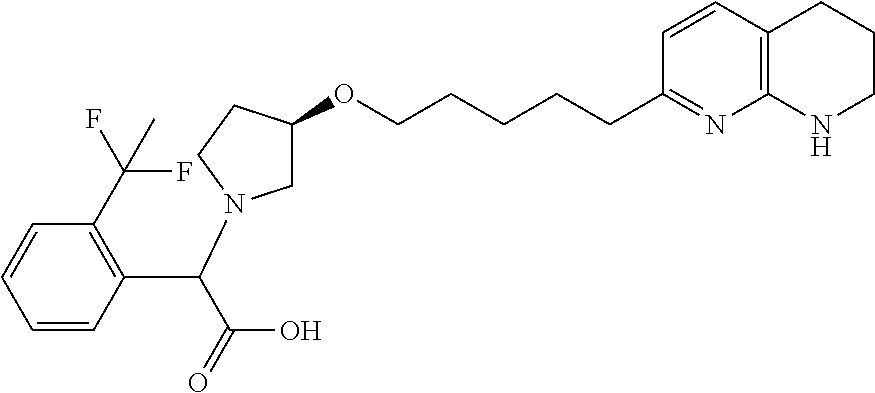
C1=CC2=C(N=C1CCCCCOC1CN(C(C(=O)O)C3=C(C(F)(F)C)C=CC=C3)CC1)NCCC2
